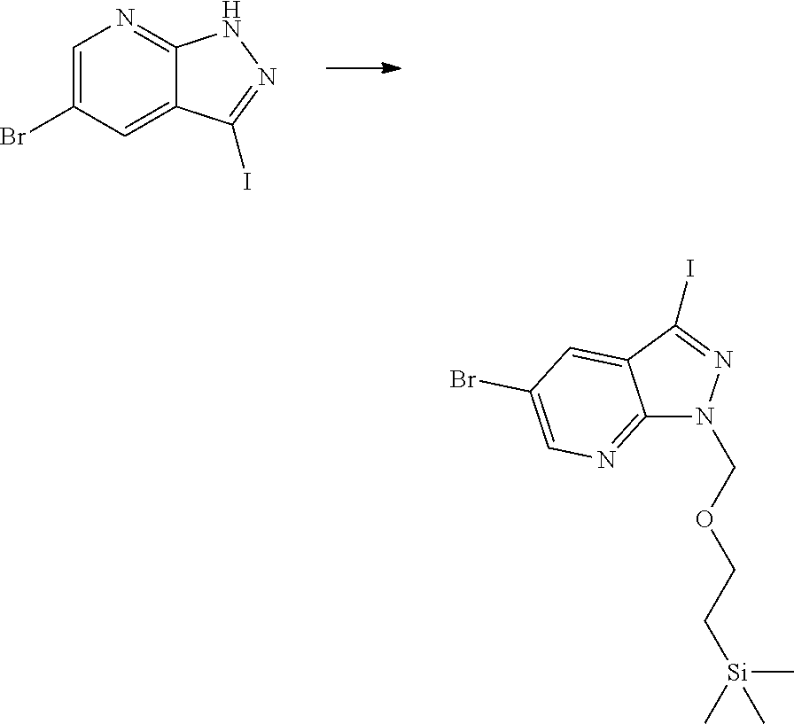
C1=C(Br)C=C2C(=N1)NN=C2I.C12=NC=C(Br)C=C1C(I)=NN2COCC[Si](C)(C)C
